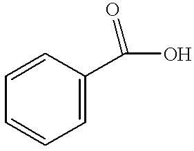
C1=CC(C(O)=O)=CC=C1
